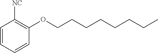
C1=CC=CC(OCCCCCCCC)=C1[NC]
